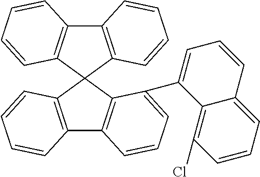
C12=C(C3(C4=C1C=CC=C4C1=CC=CC4=CC=CC(Cl)=C14)C1=C(C4=C3C=CC=C4)C=CC=C1)C=CC=C2
